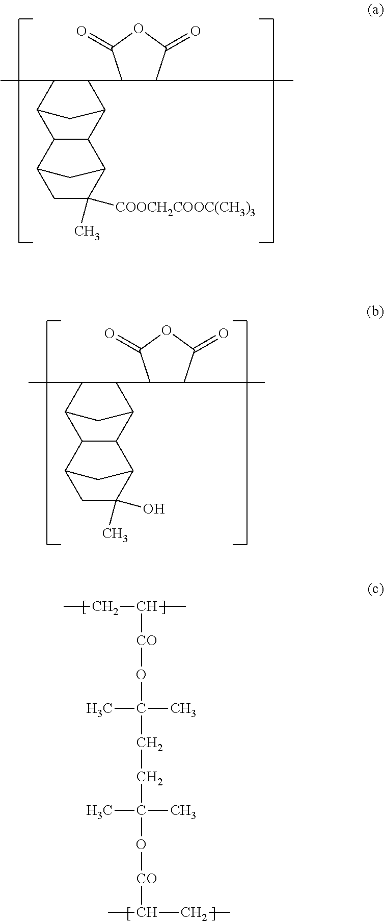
C1(C2C(C)C3C4C(C2C3)C2C([COOCH2COOC(CH3)3])(C)CC4C2)C(C)C(=O)OC1=O.C1(C2C(C)C3C4C(C2C3)C2C(O)(C)CC4C2)C(C)C(=O)OC1=O.CCC(C)[CO]OC(CCC(O[CO]C(CC)C)(C)C)(C)C
